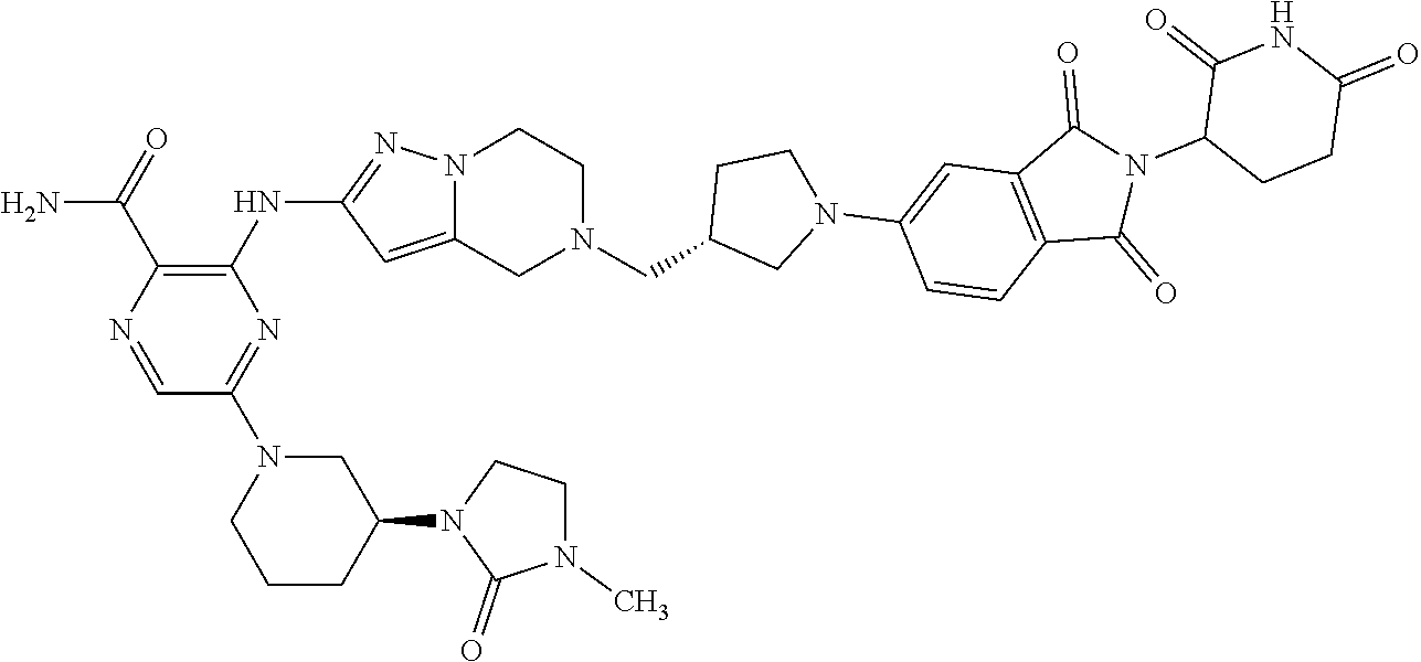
NC(=O)C1=C(NC2=NN3C(=C2)CN(CC2CN(C4=CC5=C(C=C4)C(=O)N(C4CCC(=O)NC4=O)C5=O)CC2)CC3)N=C(N2CCCC(N3C(=O)N(C)CC3)C2)C=N1
